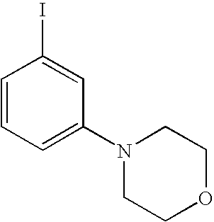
C1=CC=C(N2CCOCC2)C=C1I
